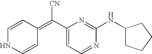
C1=CNC=CC1=C(C1=CC=NC(NC2CCCC2)=N1)[CN]
